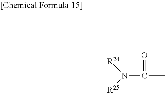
N(C(C)=O)([R24])[R25]
